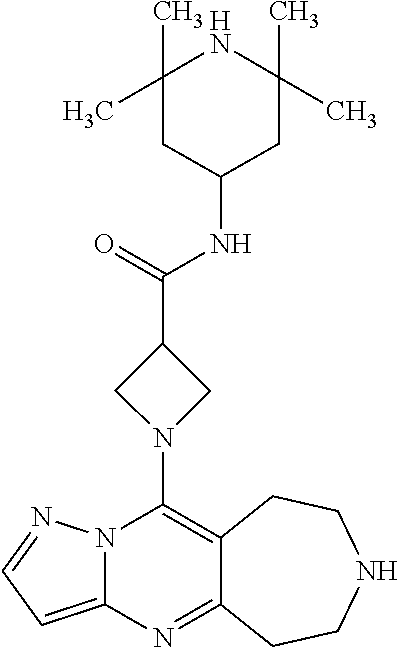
C12=C(N3CC(C(=O)NC4CC(C)(C)NC(C)(C)C4)C3)N3C(=CC=N3)N=C1CCNCC2
